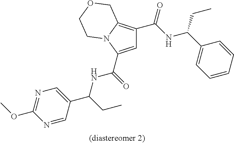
C1=C(C(=O)NC(C2=CN=C(OC)N=C2)CC)N2C(=C1C(NC(C1=CC=CC=C1)CC)=O)COCC2
